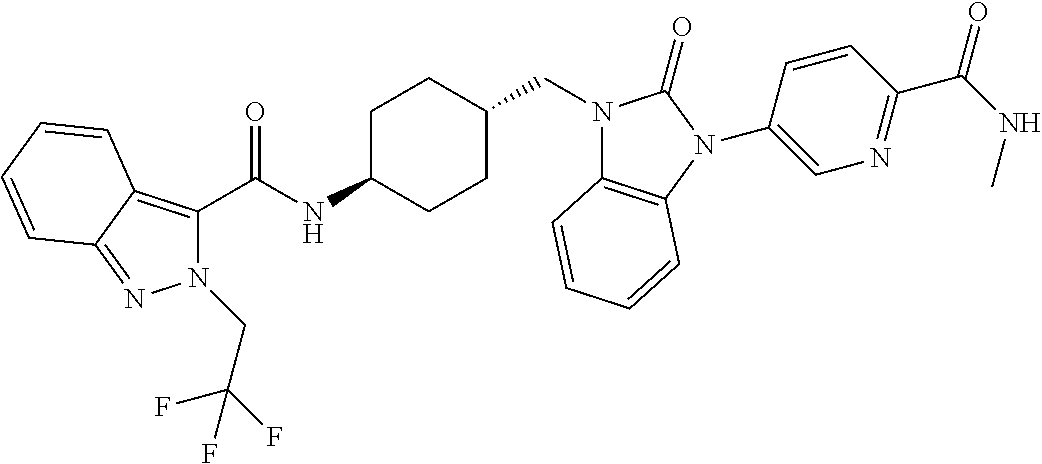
C(NC1CCC(CN2C3=C(N(C4=CN=C(C(NC)=O)C=C4)C2=O)C=CC=C3)CC1)(=O)C1=C2C(=NN1CC(F)(F)F)C=CC=C2
